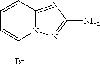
N12C(=NC(N)=N1)C=CC=C2Br
